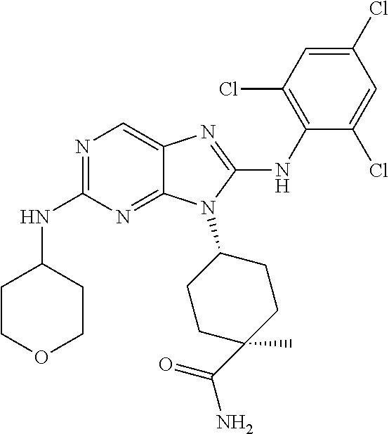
N1=C(NC2CCOCC2)N=C2C(=C1)N=C(NC1=C(Cl)C=C(Cl)C=C1Cl)N2C1CCC(C(=O)N)(C)CC1
